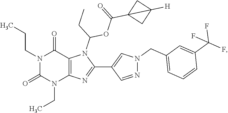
N1(CCC)C(=O)N(CC)C2=C(C1=O)N(C(CC)OC(C13CC1([H])C3)=O)C(C1=CN(CC3=CC=CC(C(F)(F)F)=C3)N=C1)=N2
